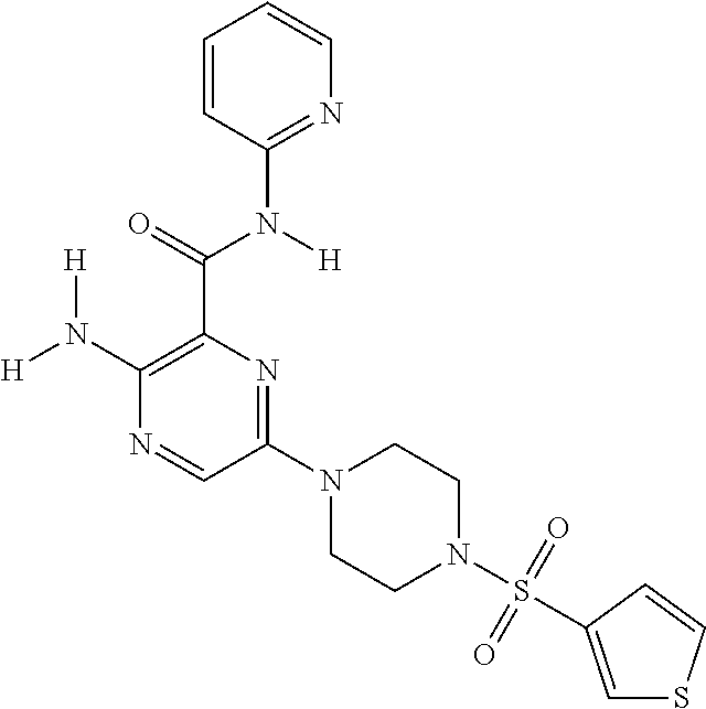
[H]N(C1=C(C(=O)N([H])C2=NC=CC=C2)N=C(N2CCN(S(=O)(=O)C3=CSC=C3)CC2)C=N1)[H]
